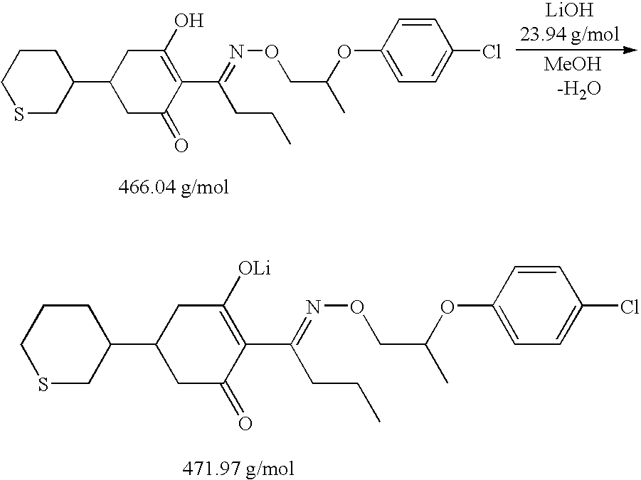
C1CSCC(C2CC(=O)C(C(CCC)=NOCC(C)OC3=CC=C(Cl)C=C3)=C(O)C2)C1.C1CSCC(C2CC(=O)C(C(CCC)=NOCC(C)OC3=CC=C(Cl)C=C3)=C([OLi])C2)C1
